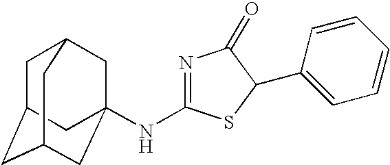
N(C1=NC(=O)C(C2=CC=CC=C2)S1)C12CC3CC(CC(C1)C3)C2
